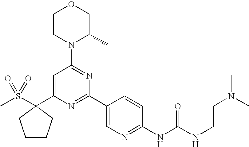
C1(C2(S(C)(=O)=O)CCCC2)=CC(N2C(C)COCC2)=NC(C2=CN=C(NC(=O)NCCN(C)C)C=C2)=N1
